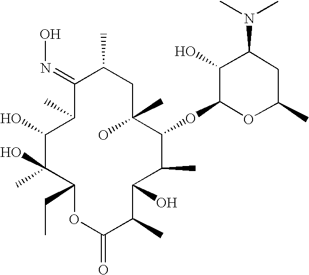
C1(=NO)C(C)C(O)C(O)(C)C(CC)OC(=O)C(C)C(O)C(C)C(OC2OC(C)CC(N(C)C)C2O)C(C)(O)CC1C
